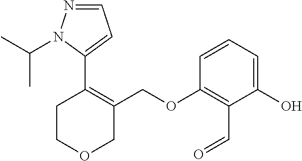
C1(C2=C(COC3=C(C=O)C(O)=CC=C3)COCC2)=CC=NN1C(C)C
